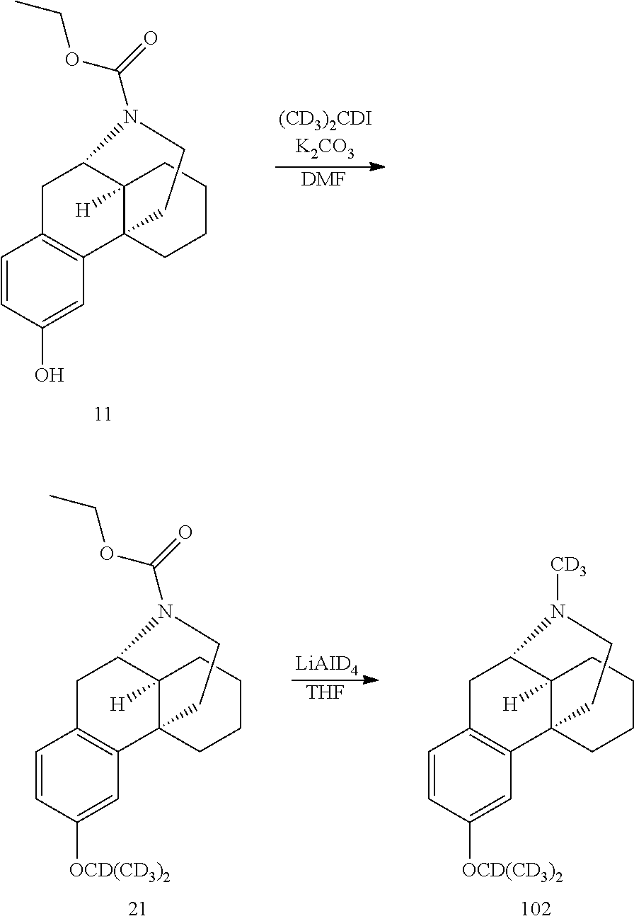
[DMF].C1=CC(O)=CC2=C1CC1C3([H])C2(CCCC3)CCN1C(=O)OCC.C1=CC([OCD(CD3)2])=CC2=C1CC1C3([H])C2(CCCC3)CCN1C(=O)OCC.[THF].[LiAID4].C1=CC([OCD(CD3)2])=CC2=C1CC1C3([H])C2(CCCC3)CCN1[CD3]
